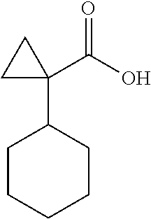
C1(C(O)=O)(C2CCCCC2)CC1
